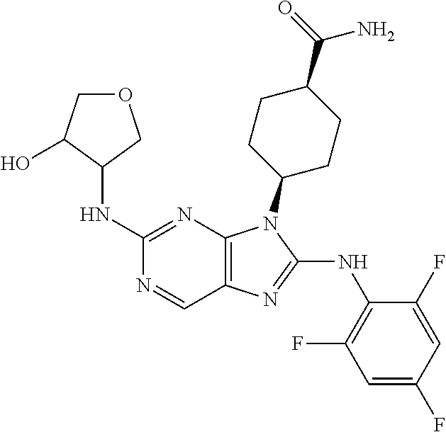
C1(NC2COCC2O)=NC2=C(C=N1)N=C(NC1=C(F)C=C(F)C=C1F)N2C1CCC(C(=O)N)CC1
